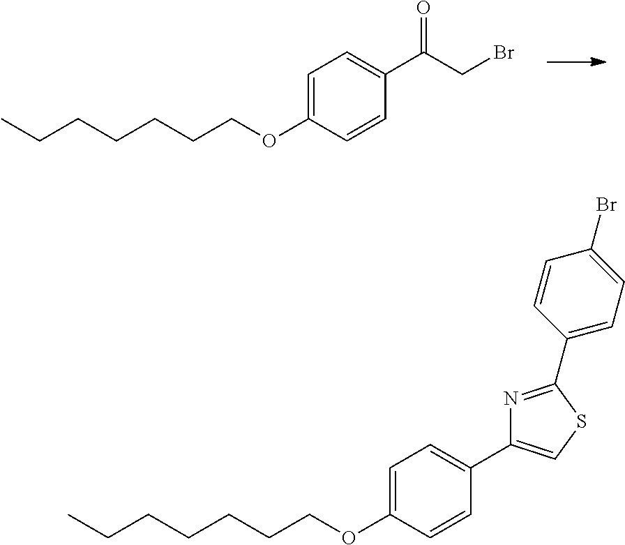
CCCCCCCOC1=CC=C(C(CBr)=O)C=C1.CCCCCCCOC1=CC=C(C2=CSC(C3=CC=C(Br)C=C3)=N2)C=C1
